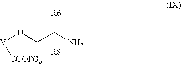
NC(C[U][V][COOPGa])([R6])[R8]
